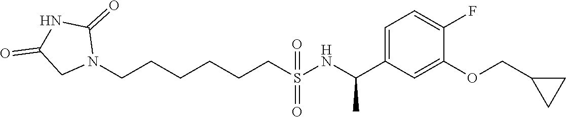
C(CCCCCS(NC(C1=CC=C(F)C(OCC2CC2)=C1)C)(=O)=O)N1C(=O)NC(=O)C1
